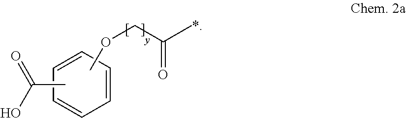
C1=CC=CC=C1.COCC(C)=O.CC(O)=O
